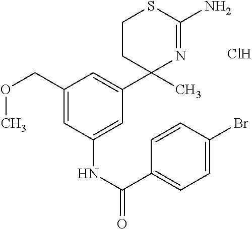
C1(COC)=CC(NC(=O)C2=CC=C(Br)C=C2)=CC(C2(C)N=C(N)SCC2)=C1.Cl
